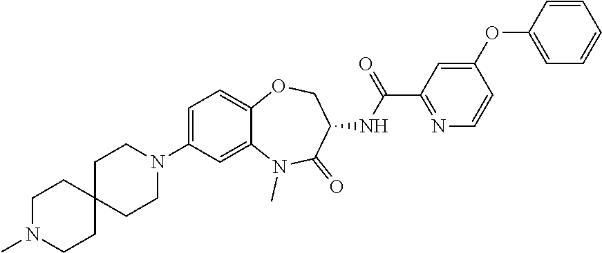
C1=C(N2CCC3(CC2)CCN(C)CC3)C=C2C(=C1)OCC(NC(C1=NC=CC(OC3=CC=CC=C3)=C1)=O)C(=O)N2C
